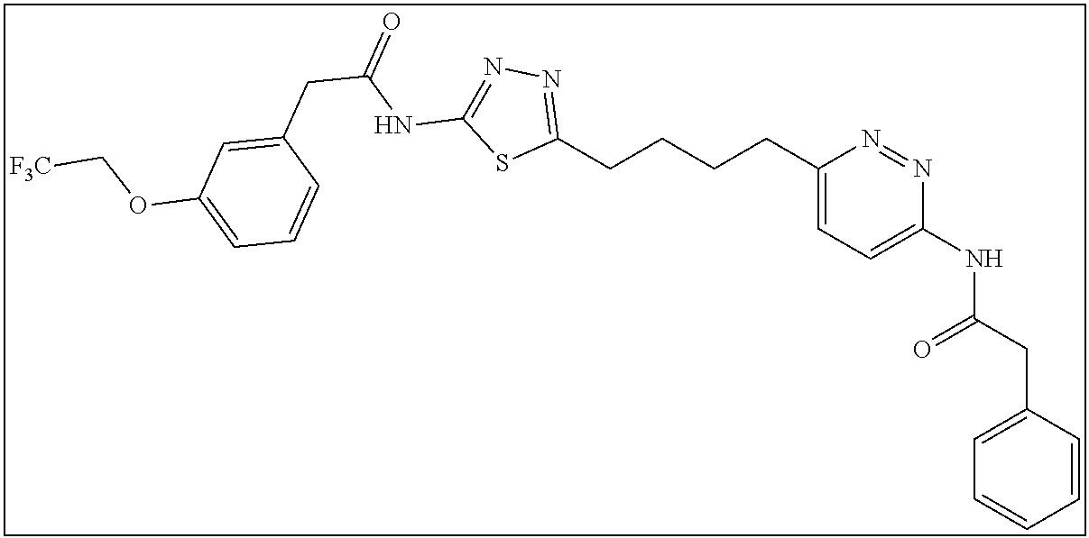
C1(CCCCC2=CC=C(NC(CC3=CC=CC=C3)=O)N=N2)=NN=C(NC(CC2=CC(OC[F3C])=CC=C2)=O)S1
